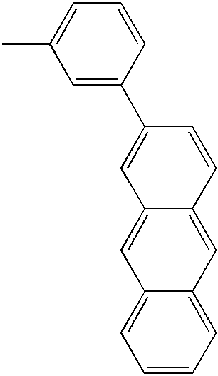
C1=C(C)C=C(C2=CC3=CC4=CC=CC=C4C=C3C=C2)C=C1
